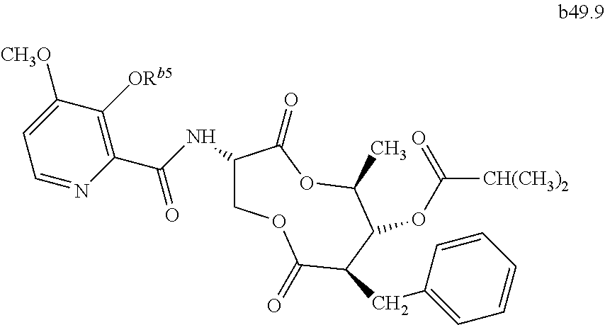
C1(NC(C2=C([ORb5])C([CH3O])=CC=N2)=O)COC(=O)C(CC2=CC=CC=C2)C(OC([CH(CH3)2])=O)C(C)OC1=O
